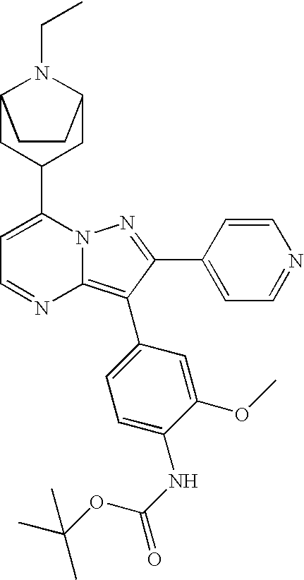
C12CC(C3=CC=NC4=C(C5=CC=C(NC(=O)OC(C)(C)C)C(OC)=C5)C(C5=CC=NC=C5)=NN34)CC(N1CC)CC2
